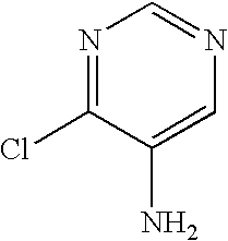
N1=C(Cl)C(N)=CN=C1
